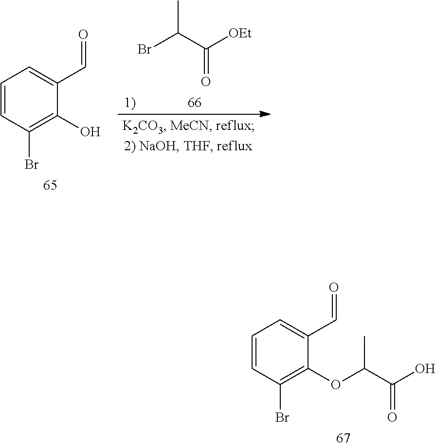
C1(C=O)=CC=CC(Br)=C1O.C(C(=O)[OEt])(Br)C.C1(C=O)=CC=CC(Br)=C1OC(C(=O)O)C
